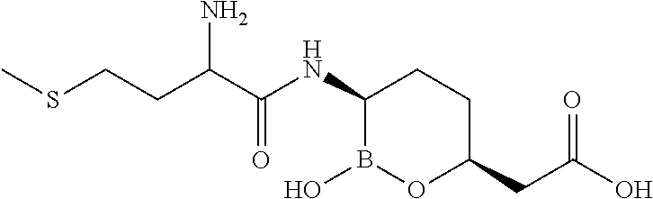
C(C(C(NC1B(O)OC(CC(O)=O)CC1)=O)N)CSC
